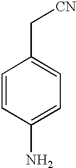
C1=CC(N)=CC=C1C[CN]
